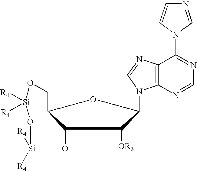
C12O[Si]([R4])([R4])O[Si]([R4])([R4])OCC1OC(N1C3=C(N=C1)C(N1C=CN=C1)=NC=N3)C2[OR3]
